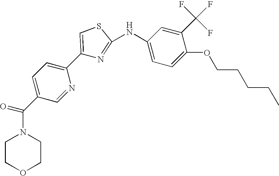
C1=C(C(N2CCOCC2)=O)C=NC(C2=CSC(NC3=CC=C(OCCCCC)C(C(F)(F)F)=C3)=N2)=C1
